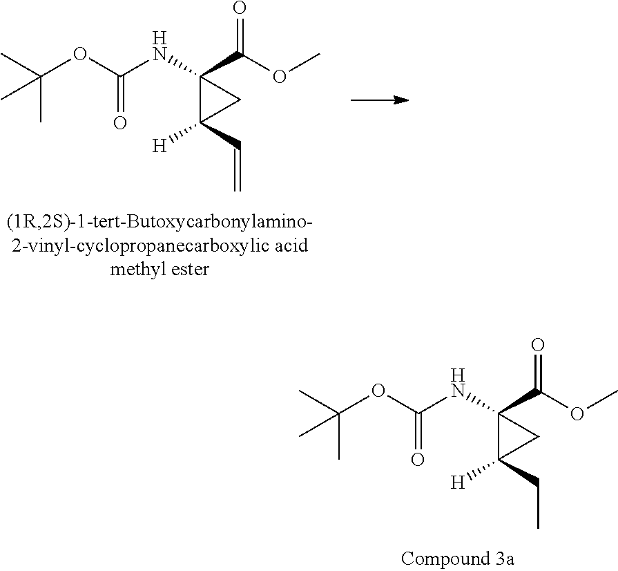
N(C1(C(=O)OC)C(C=C)([H])C1)C(OC(C)(C)C)=O.N(C1(C(=O)OC)C(CC)([H])C1)C(OC(C)(C)C)=O
